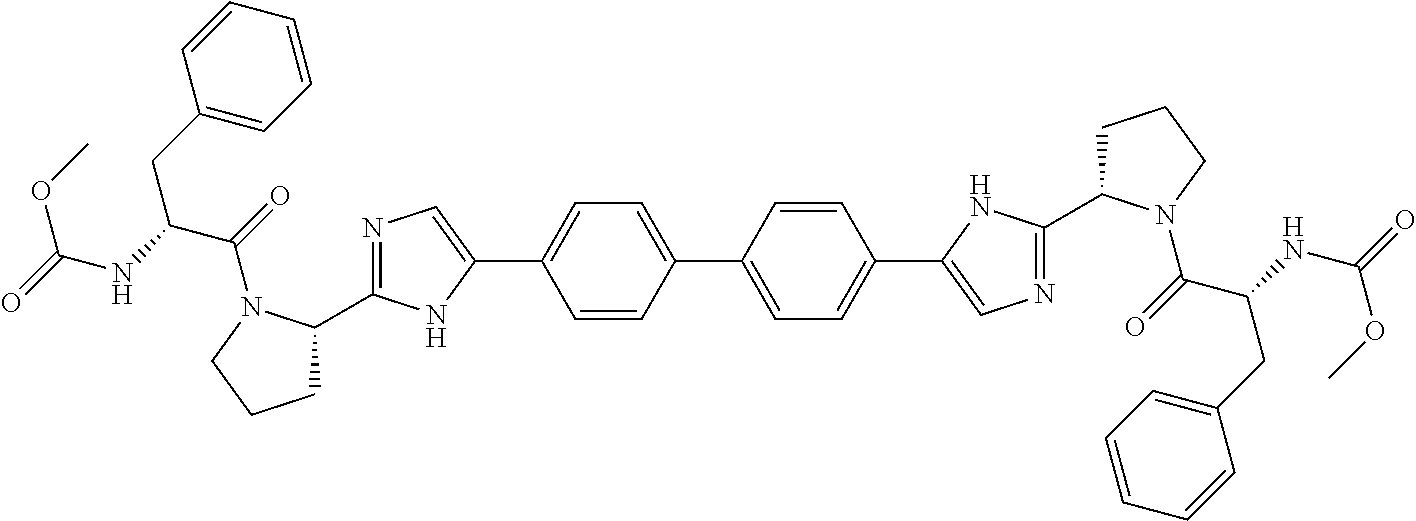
C1(C2CCCN2C(=O)C(CC2=CC=CC=C2)NC(=O)OC)=NC=C(C2=CC=C(C3=CC=C(C4=CN=C(C5CCCN5C(=O)C(CC5=CC=CC=C5)NC(=O)OC)N4)C=C3)C=C2)N1
